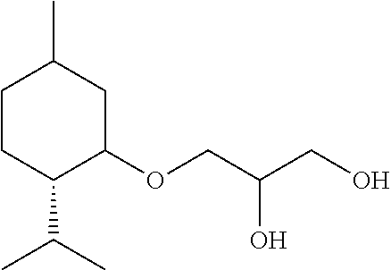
C1CC(C(C)C)C(OCC(CO)O)CC1C
